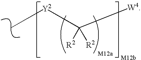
[Y2](C([W4])([R2])[R2])C
